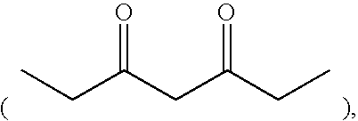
O=C(CC(CC)=O)CC
